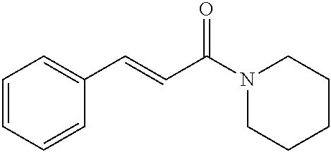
C1=CC=CC(C=CC(N2CCCCC2)=O)=C1
